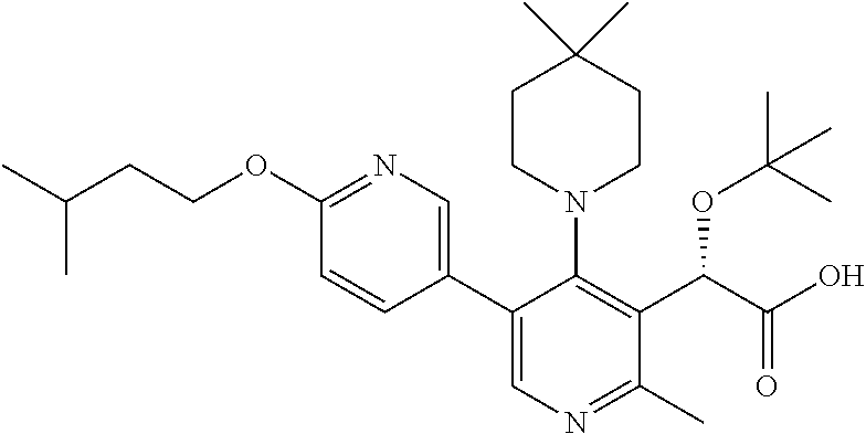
C1(OCCC(C)C)=NC=C(C2=CN=C(C)C(C(C(O)=O)OC(C)(C)C)=C2N2CCC(C)(C)CC2)C=C1
